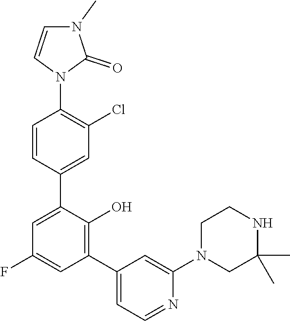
C1=CN(C2=C(Cl)C=C(C3=CC(F)=CC(C4=CC=NC(N5CCNC(C)(C)C5)=C4)=C3O)C=C2)C(=O)N1C
